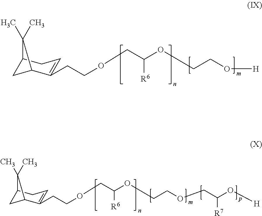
C12CC(C(CCOCC(OCCO[H])[R6])=CC1)C2(C)C.C12CC(C(CCOCC(OCCOCC([R7])O[H])[R6])=CC1)C2(C)C
